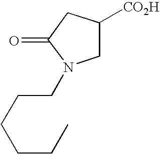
C(C)CCCCN1CC([CO2H])CC1=O
